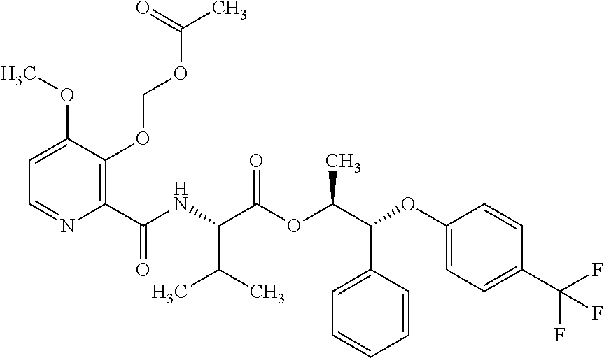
C1(C(NC(C(OC(C(C2=CC=CC=C2)OC2=CC=C(C(F)(F)F)C=C2)C)=O)C(C)C)=O)=C(OCOC(C)=O)C(OC)=CC=N1
